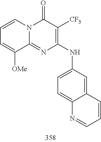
C1=CC=C([OMe])C2=NC(NC3=CC=C4C(=C3)C=CC=N4)=C([CF3])C(=O)N12
